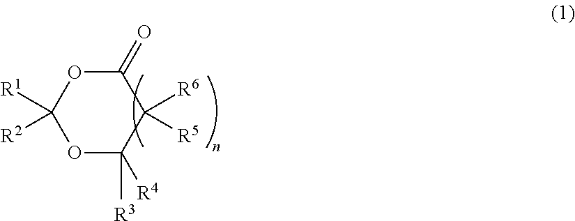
C1(=O)OC([R1])([R2])OC([R4])([R3])C1([R6])[R5]
